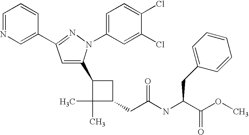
C1(C2=CC(C3=CN=CC=C3)=NN2C2=CC=C(Cl)C(Cl)=C2)C(C)(C)C(CC(=O)NC(CC2=CC=CC=C2)C(OC)=O)C1
